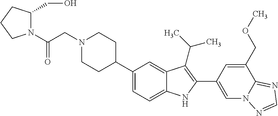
N1(CC(N2C(CO)CCC2)=O)CCC(C2=CC=C3C(=C2)C(C(C)C)=C(C2=CN4C(=NC=N4)C(COC)=C2)N3)CC1
